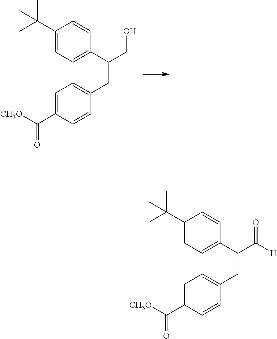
C(C)(C1=CC=C(C(CO)CC2=CC=C(C([CH3O])=O)C=C2)C=C1)(C)C.C(C)(C1=CC=C(C(C(=O)[H])CC2=CC=C(C([CH3O])=O)C=C2)C=C1)(C)C
